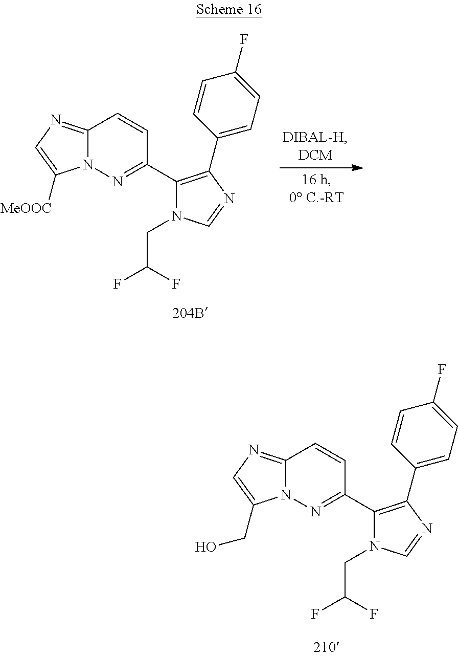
C12=NC=C(CO)N1N=C(C1=C(C3=CC=C(F)C=C3)N=CN1CC(F)F)C=C2.C12=NC=C([MeOOC])N1N=C(C1=C(C3=CC=C(F)C=C3)N=CN1CC(F)F)C=C2
